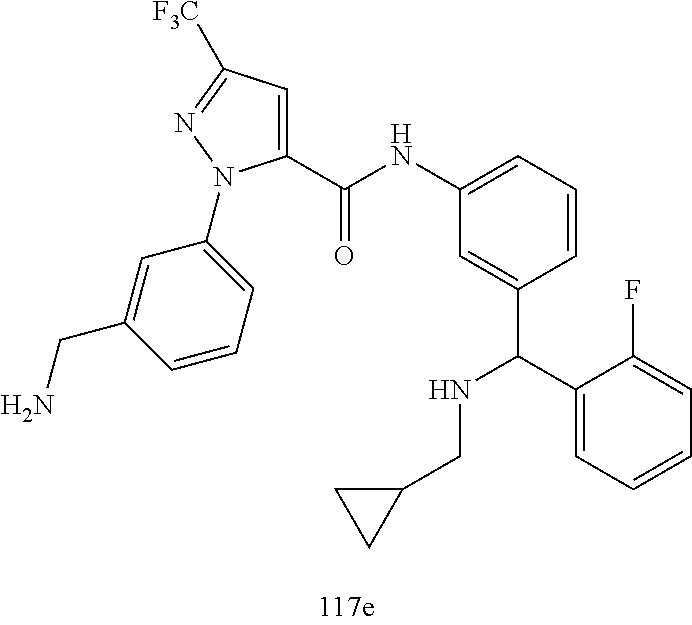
C1(C(NC2=CC=CC(C(NCC3CC3)C3=CC=CC=C3F)=C2)=O)=CC([F3C])=NN1C1=CC=CC(CN)=C1
